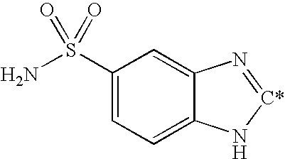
C1(S(N)(=O)=O)=CC=C2C(=C1)N=[C*]N2
